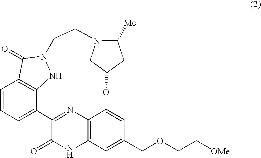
C1=CC=C2C3=C1C(=O)N(N3)CCN1C([Me])CC(OC3=CC(COCC[OMe])=CC4=C3N=C2C(=O)N4)C1
